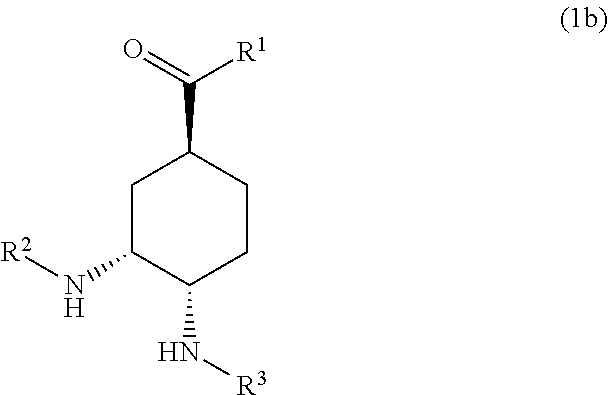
C1C(N[R2])C(N[R3])CCC1C(=O)[R1]
